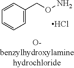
C1=C(CON)C=CC=C1.Cl
